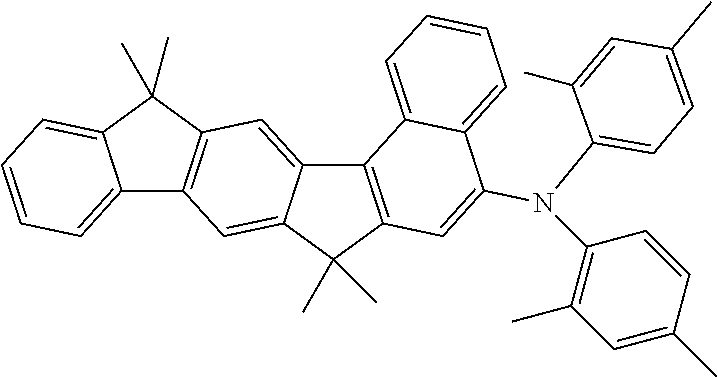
C12=C(C(C)(C)C3=CC4=C(C=C13)C(C)(C)C1=CC=CC=C41)C=C(N(C1=C(C)C=C(C)C=C1)C1=CC=C(C)C=C1C)C1=CC=CC=C21
